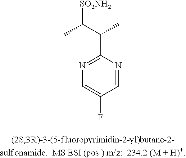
CC(C(C)C1=NC=C(F)C=N1)[SO2NH2]
